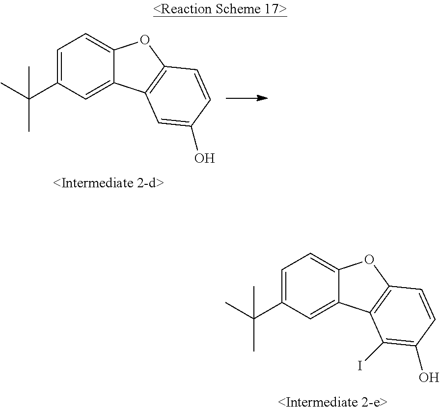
C1=C(C(C)(C)C)C=C2C(=C1)OC1=C2C(I)=C(O)C=C1.C1=C(C(C)(C)C)C=C2C(=C1)OC1=C2C=C(O)C=C1
